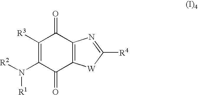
C1([R3])=C(N([R1])[R2])C(=O)C2=C(C1=O)N=C([R4])[W]2
